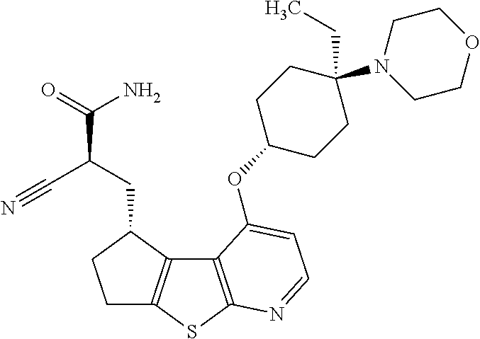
C1C2=C(C(CC(C#N)C(N)=O)C1)C1=C(S2)N=CC=C1OC1CCC(N2CCOCC2)(CC)CC1
